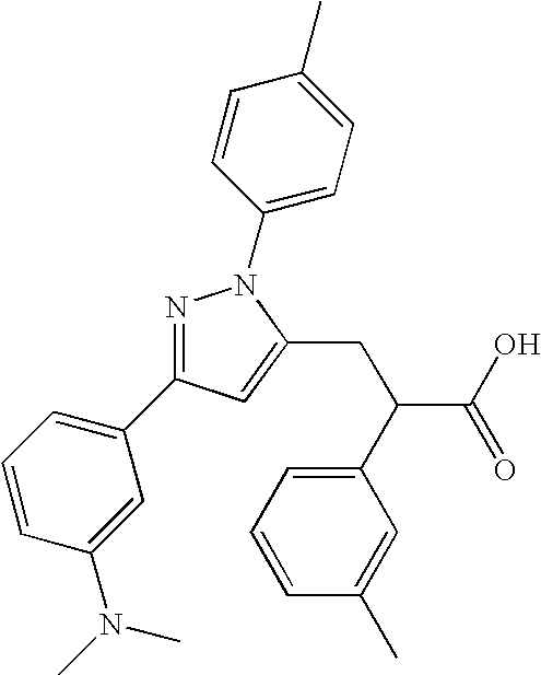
N1=C(C2=CC=CC(N(C)C)=C2)C=C(CC(C2=CC=CC(C)=C2)C(O)=O)N1C1=CC=C(C)C=C1
